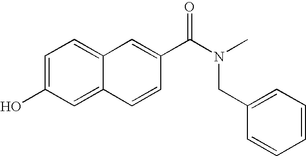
C1=C(O)C=C2C(=C1)C=C(C(=O)N(CC1=CC=CC=C1)C)C=C2
